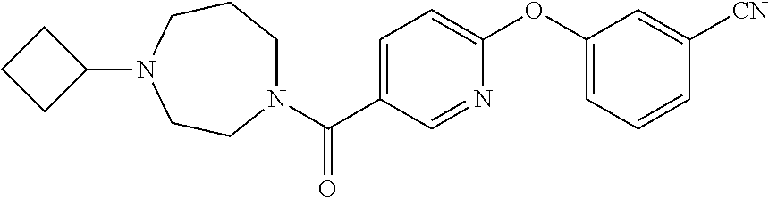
C1(N2CCN(C(C3=CC=C(OC4=CC=CC([CN])=C4)N=C3)=O)CCC2)CCC1
